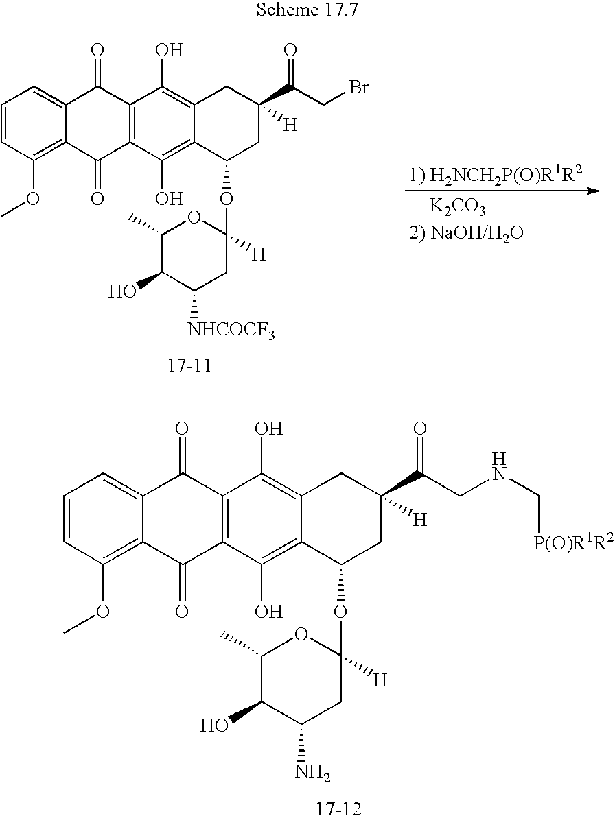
C1=CC(OC)=C2C(=C1)C(=O)C1=C(C2=O)C(O)=C2C(=C1O)CC(C(CNC[P(O)R1R2])=O)([H])CC2OC1([H])OC(C)C(O)C(N)C1.[17-12].C1=CC(OC)=C2C(=C1)C(=O)C1=C(C2=O)C(O)=C2C(=C1O)CC(C(CBr)=O)([H])CC2OC1([H])OC(C)C(O)C([NHCOCF3])C1.[17-11].[2) NaOH/H2O].[1) H2NCH2P(O)R1R2].[K2CO3]
